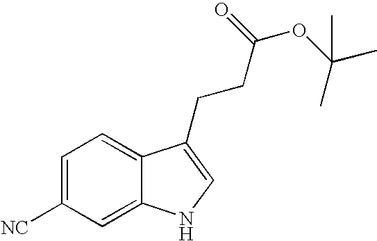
C1=C([NC])C=C2C(=C1)C(CCC(OC(C)(C)C)=O)=CN2
